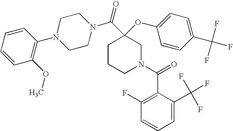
C1=CC=CC(N2CCN(C(=O)C3(OC4=CC=C(C(F)(F)F)C=C4)CCCN(C(C4=C(F)C=CC=C4C(F)(F)F)=O)C3)CC2)=C1OC
